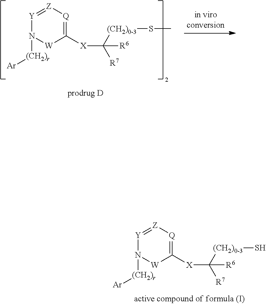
[Y]1=[Z][Q]=C([X]C([(CH2)0-3]SC)([R7])[R6])[W]N1[(CH2)r][Ar].[Y]1=[Z][Q]=C([X]C([(CH2)0-3]S)([R7])[R6])[W]N1[(CH2)r][Ar]
